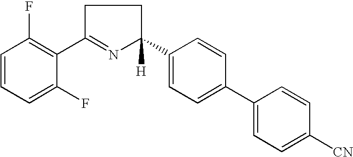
C1=CC=C(F)C(C2=NC(C3=CC=C(C4=CC=C([CN])C=C4)C=C3)([H])CC2)=C1F
